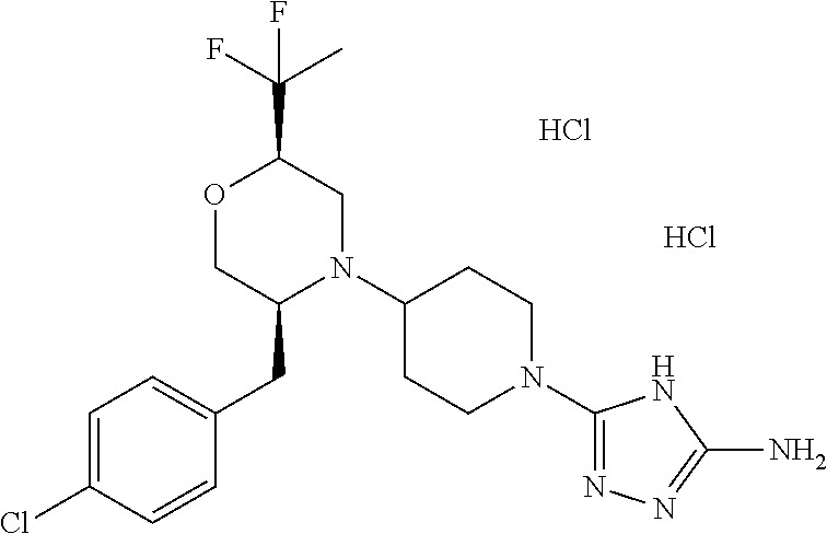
C(C1OCC(CC2=CC=C(Cl)C=C2)N(C2CCN(C3=NN=C(N)N3)CC2)C1)(C)(F)F.Cl.Cl
